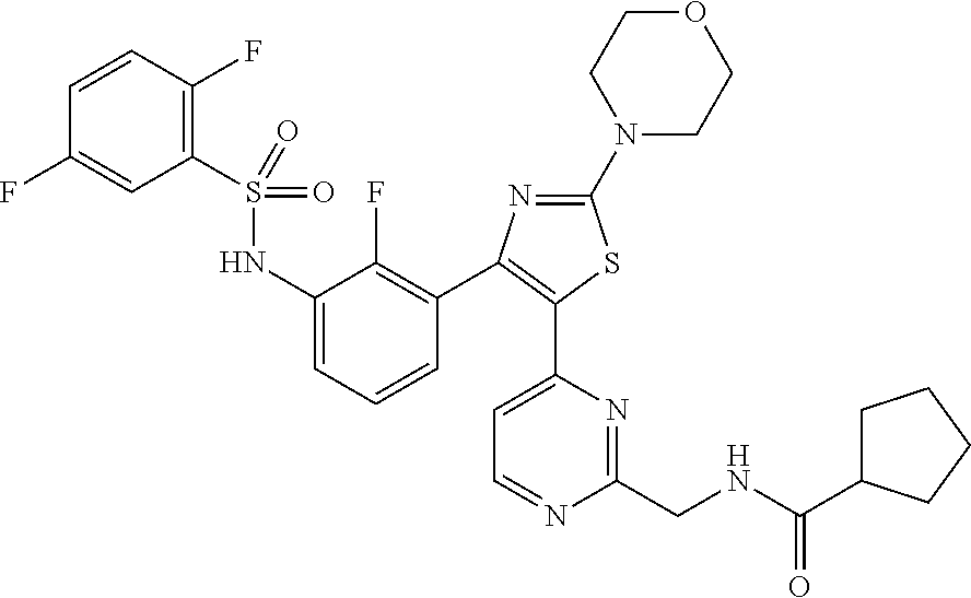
C1(S(=O)(=O)NC2=CC=CC(C3=C(C4=CC=NC(CNC(=O)C5CCCC5)=N4)SC(N4CCOCC4)=N3)=C2F)=C(F)C=CC(F)=C1
